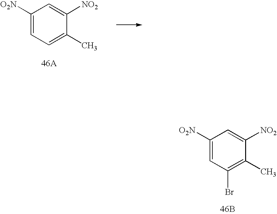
C1([O2N])=CC=C(C)C([NO2])=C1.C1([O2N])=CC(Br)=C(C)C([NO2])=C1.[46B]
